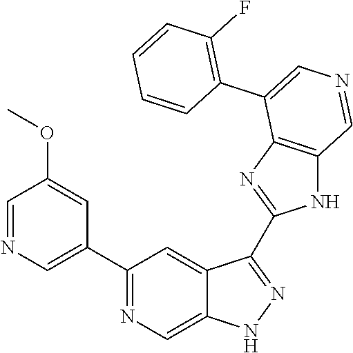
C1(C2=CN=CC(OC)=C2)=NC=C2C(=C1)C(C1=NC3=C(N1)C=NC=C3C1=C(F)C=CC=C1)=NN2
